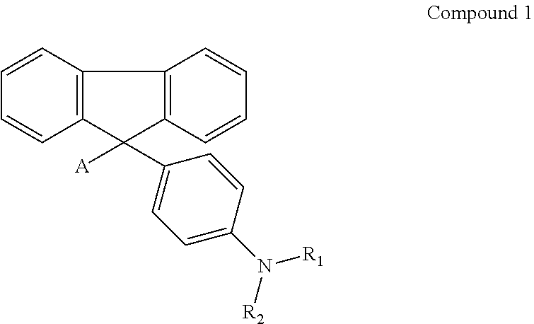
C12=C(C([A])(C3=CC=C(N([R1])[R2])C=C3)C3=C1C=CC=C3)C=CC=C2
